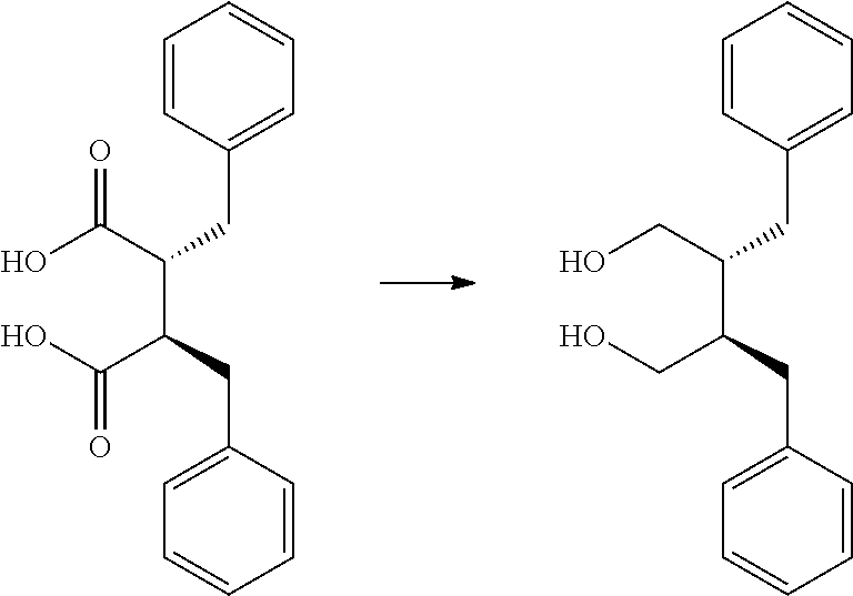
C1=CC(CC(C(O)=O)C(CC2=CC=CC=C2)C(O)=O)=CC=C1.C1=CC(CC(CO)C(CC2=CC=CC=C2)CO)=CC=C1
